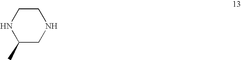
C1CNC(C)CN1
